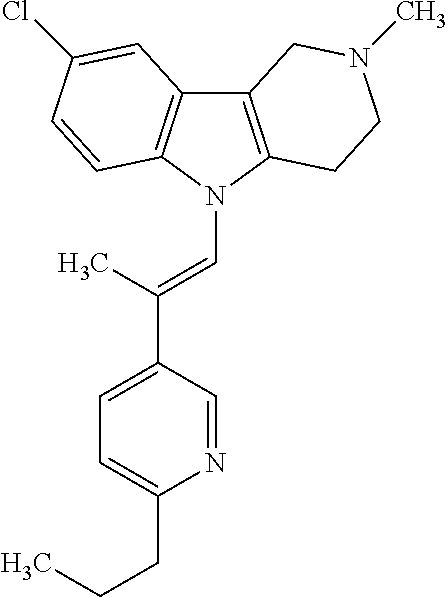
C12=C(N(C=C(C3=CC=C(CCC)N=C3)C)C3=C1C=C(Cl)C=C3)CCN(C)C2
